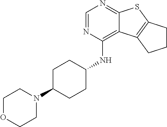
C1=NC(NC2CCC(N3CCOCC3)CC2)=C2C(=N1)SC1=C2CCC1
